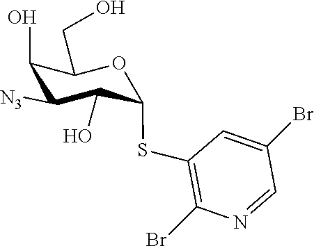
C1=C(Br)C=NC(Br)=C1SC1C(O)C([N3])C(O)C(CO)O1
